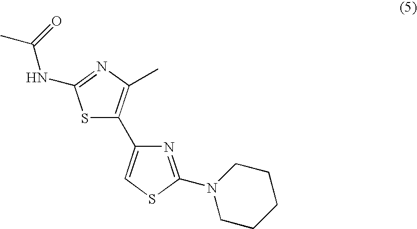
S1C(C2=CSC(N3CCCCC3)=N2)=C(C)N=C1NC(C)=O
